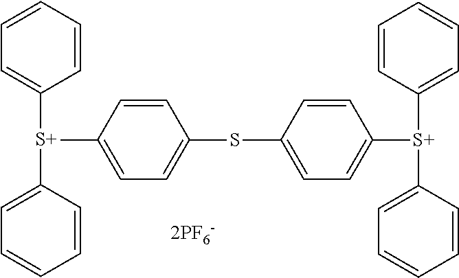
C1=CC=CC=C1[S+](C1=CC=CC=C1)C1=CC=C(SC2=CC=C([S+](C3=CC=CC=C3)C3=CC=CC=C3)C=C2)C=C1
